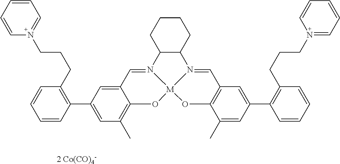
[2 Co(CO)4-].C12C(CCCC1)N1=CC3=C(O[M]14OC1=C(C)C=C(C5=C(CCCN6=CC=CC=C6)C=CC=C5)C=C1C=N24)C(C)=CC(C1=C(CCCN2=CC=CC=C2)C=CC=C1)=C3
